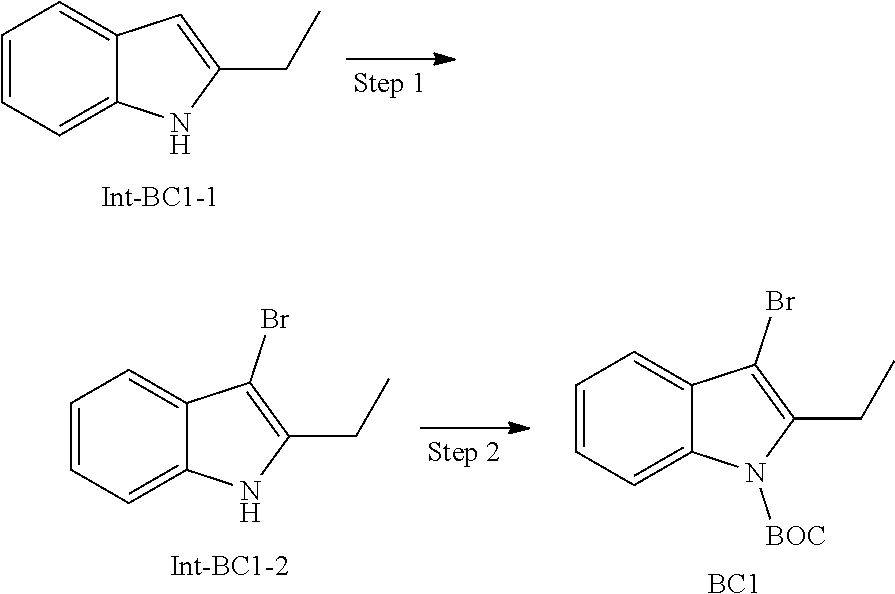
C1=CC=C2C(=C1)C=C(CC)N2.C1=CC=C2C(=C1)C(Br)=C(CC)N2[BOC].[BC1].C1=CC=C2C(=C1)C(Br)=C(CC)N2
